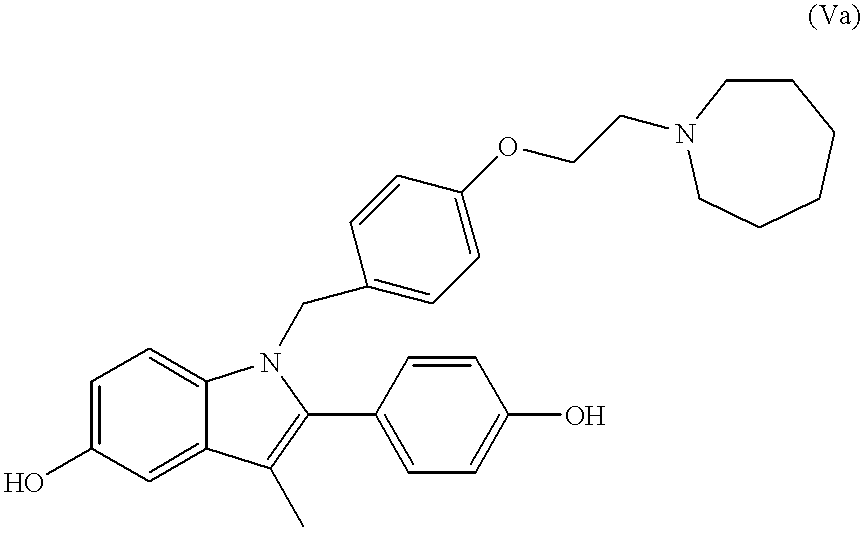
C1=C(O)C=C2C(=C1)N(CC1=CC=C(OCCN3CCCCCC3)C=C1)C(C1=CC=C(O)C=C1)=C2C
